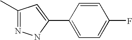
C1(C)=NNC(C2=CC=C(F)C=C2)=C1
